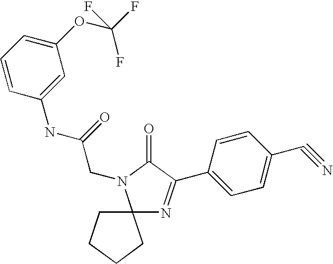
C12(N=C(C3=CC=C(C#N)C=C3)C(=O)N1CC(NC1=CC(OC(F)(F)F)=CC=C1)=O)CCCC2
